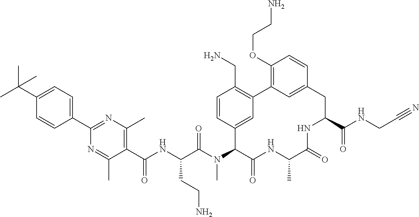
C1(C(C)(C)C)=CC=C(C2=NC(C)=C(C(NC(C(N(C3C(=O)NC(C)C(=O)NC(C(NCC#N)=O)CC4=CC(=C(OCCN)C=C4)C4=C(CN)C=CC3=C4)C)=O)CCN)=O)C(C)=N2)C=C1
